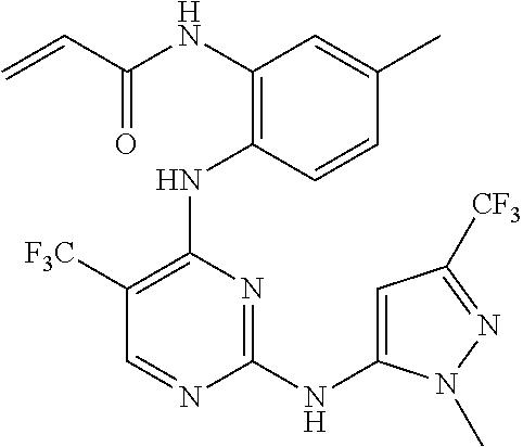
N(C1=C(NC2=C([F3C])C=NC(NC3=CC([CF3])=NN3C)=N2)C=CC(C)=C1)C(C=C)=O
